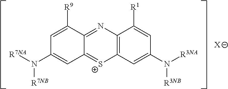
C1=C(N([R7NA])[R7NB])C=C([R9])C2=NC3=C([S+]=C12)C=C(N([R3NA])[R3NB])C=C3[R1].[X]
